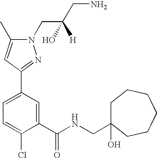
C1=C(C2=NN(CC(CN)([H])O)C(C)=C2)C=C(C(NCC2(O)CCCCCC2)=O)C(Cl)=C1
